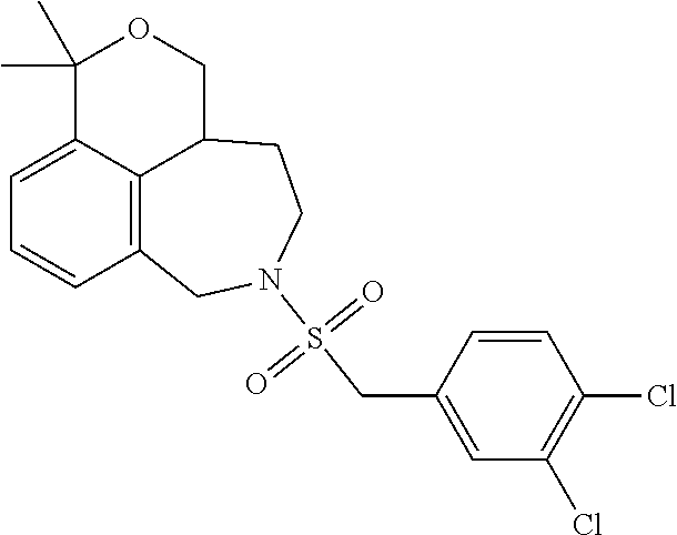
C1(C)(C)C2=CC=CC3=C2C(CO1)CCN(S(CC1=CC(Cl)=C(Cl)C=C1)(=O)=O)C3
